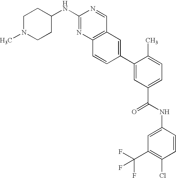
C1(NC2=NC3=C(C=N2)C=C(C2=CC(C(NC4=CC(C(F)(F)F)=C(Cl)C=C4)=O)=CC=C2C)C=C3)CCN(C)CC1
